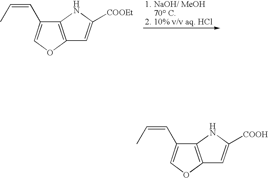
C12=C(OC=C1C=CC)C=C([COOEt])N2.C12=C(OC=C1C=CC)C=C([COOH])N2
